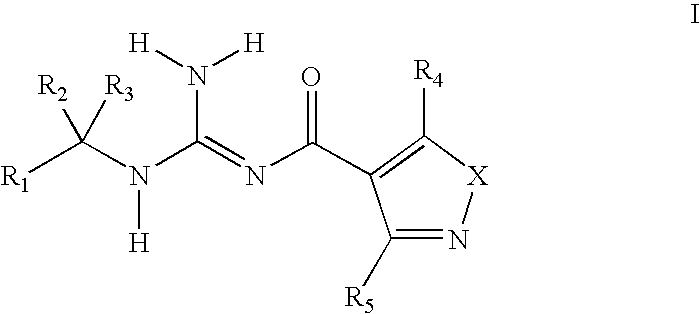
[R1]C(N(C(=NC(C1=C([R4])[X]N=C1[R5])=O)N([H])[H])[H])([R2])[R3]
